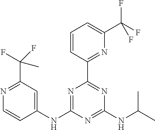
C1(NC2=NC(C3=NC(C(F)(F)F)=CC=C3)=NC(NC(C)C)=N2)=CC(C(F)(F)C)=NC=C1
